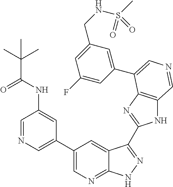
C1(C2=CN=CC(NC(C(C)(C)C)=O)=C2)=CN=C2C(=C1)C(C1=NC3=C(N1)C=NC=C3C1=CC(CNS(C)(=O)=O)=CC(F)=C1)=NN2
